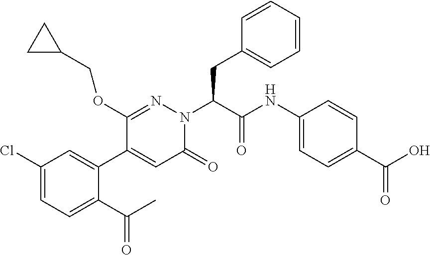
C1(Cl)=CC=C(C(C)=O)C(C2=CC(=O)N(C(C(=O)NC3=CC=C(C(O)=O)C=C3)CC3=CC=CC=C3)N=C2OCC2CC2)=C1
